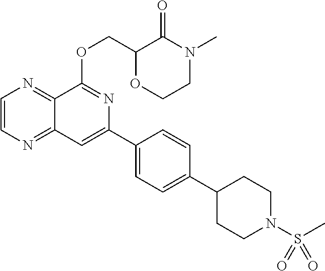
C1=CN=C2C(=N1)C(OCC1OCCN(C)C1=O)=NC(C1=CC=C(C3CCN(S(C)(=O)=O)CC3)C=C1)=C2
